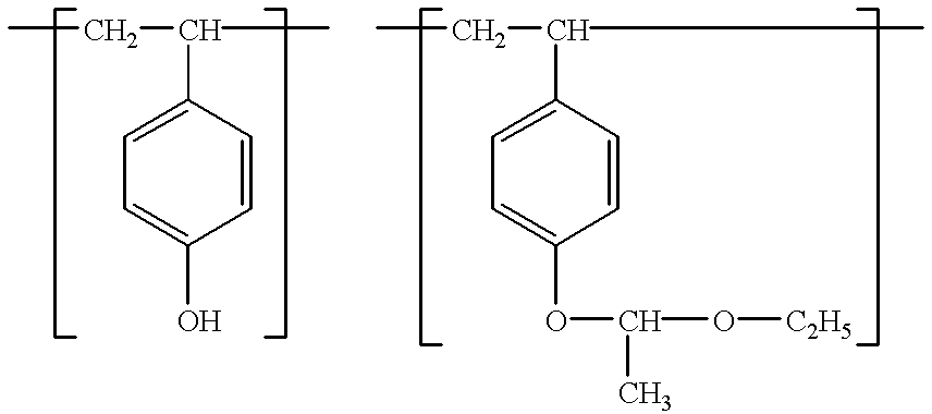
CCC(C)C1=CC=C(O)C=C1.CCC(C)C1=CC=C(OC(C)O[C2H5])C=C1
